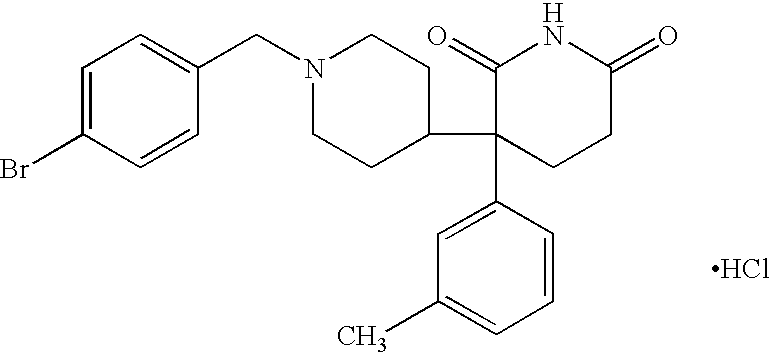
C1=C(Br)C=CC(CN2CCC(C3(C4=CC(C)=CC=C4)CCC(=O)NC3=O)CC2)=C1.Cl
